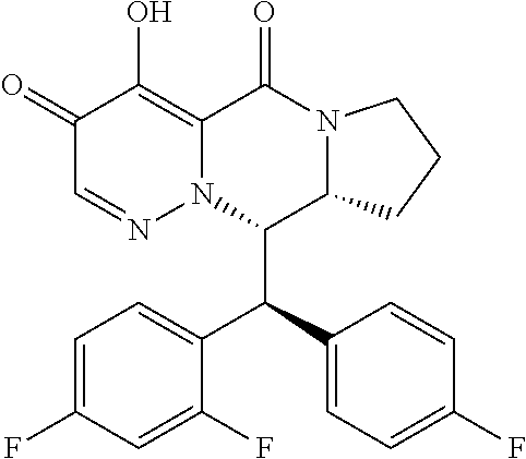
C1(=O)C=NN2C(=C1O)C(=O)N1C(C2C(C2=CC=C(F)C=C2)C2=CC=C(F)C=C2F)CCC1
